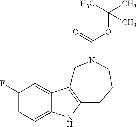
C1(F)=CC=C2C(=C1)C1=C(N2)CCCN(C(OC(C)(C)C)=O)C1
